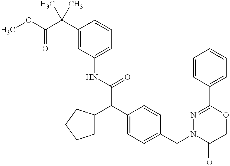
N(C(C(C1=CC=C(CN2C(=O)COC(C3=CC=CC=C3)=N2)C=C1)C1CCCC1)=O)C1=CC=CC(C(C(OC)=O)(C)C)=C1
